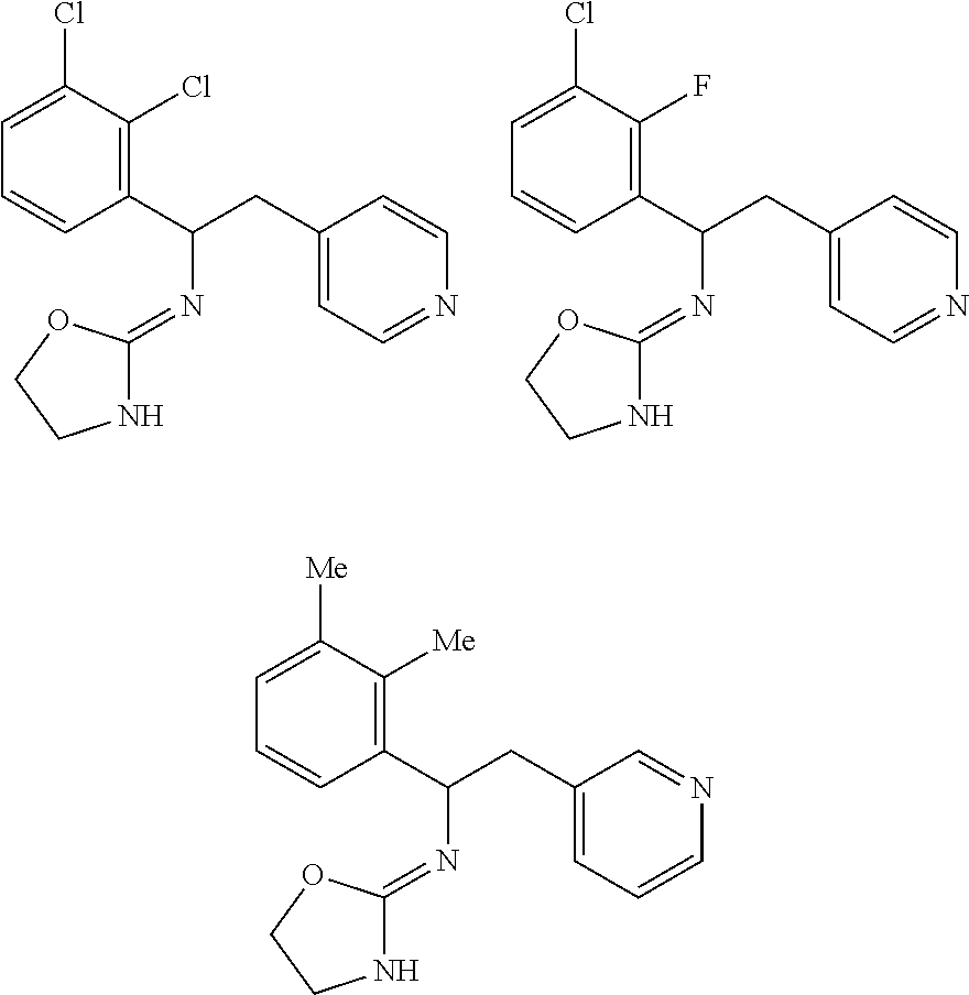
C1(Cl)=CC=CC(C(CC2=CC=NC=C2)N=C2NCCO2)=C1Cl.C1(Cl)=CC=CC(C(CC2=CC=NC=C2)N=C2NCCO2)=C1F.C1([Me])=CC=CC(C(CC2=CC=CN=C2)N=C2NCCO2)=C1[Me]
